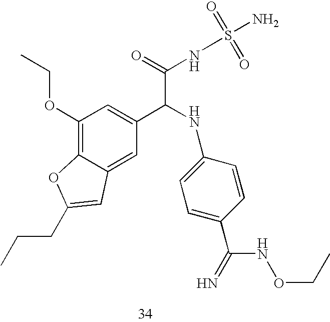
C1(OCC)=C2C(=CC(C(NC3=CC=C(C(=N)NOCC)C=C3)C(=O)NS(=O)(=O)N)=C1)C=C(CCC)O2
